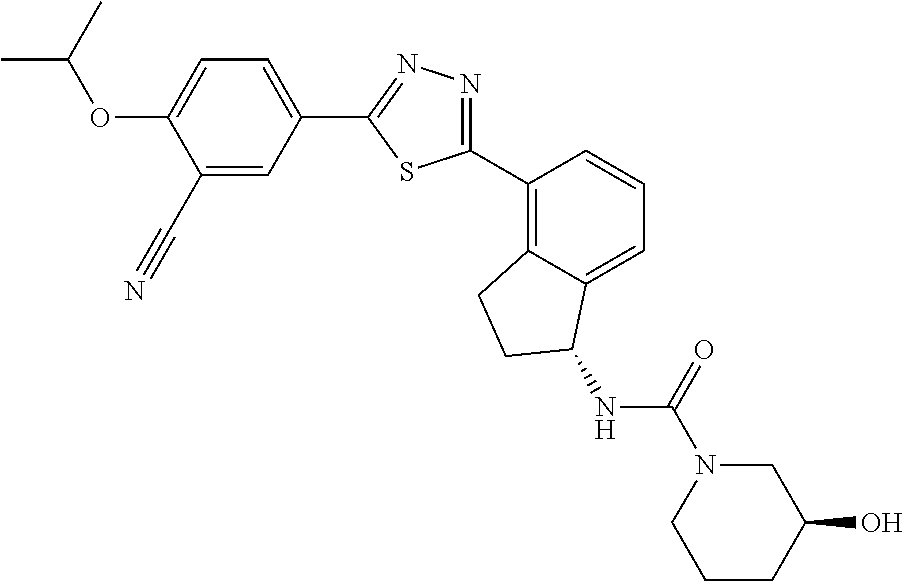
C1(C#N)=CC(C2=NN=C(C3=C4C(=CC=C3)C(NC(N3CC(O)CCC3)=O)CC4)S2)=CC=C1OC(C)C
